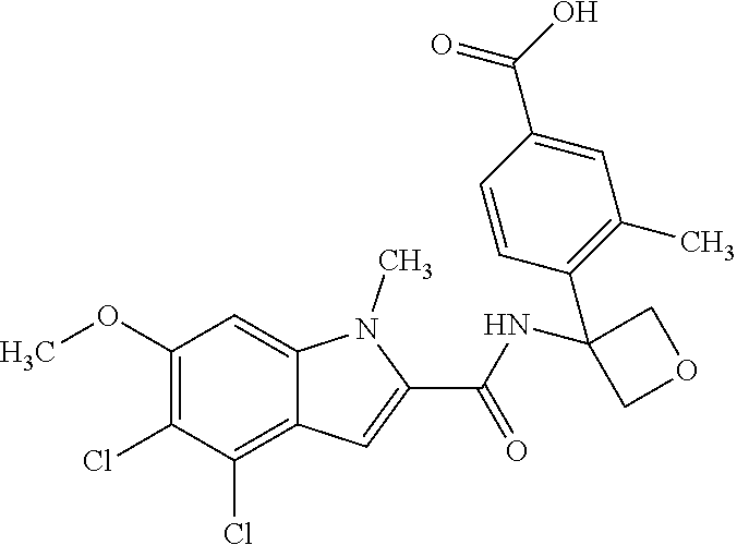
C1(OC)=C(Cl)C(Cl)=C2C(=C1)N(C)C(C(=O)NC1(C3=C(C)C=C(C(O)=O)C=C3)COC1)=C2
